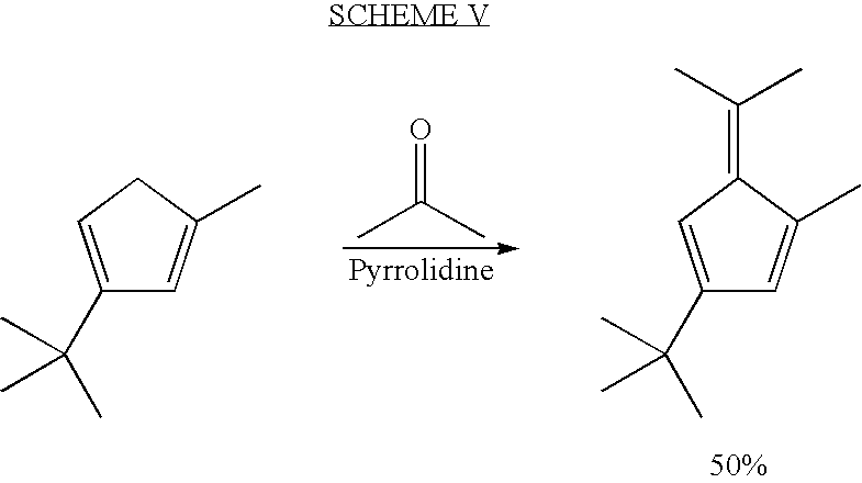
CC(=O)C.C1(C(C)(C)C)=CC(=C(C)C)C(C)=C1.C1(C(C)(C)C)=CCC(C)=C1
